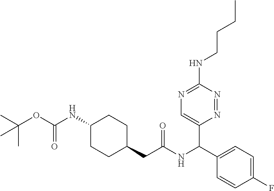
C1CC(CC(NC(C2=CC=C(F)C=C2)C2=CN=C(NCCCC)N=N2)=O)CCC1NC(OC(C)(C)C)=O
